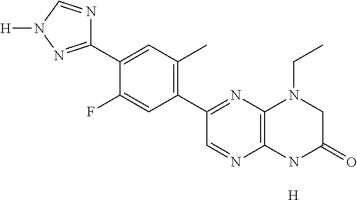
[H].C12=C(NC(=O)CN1CC)N=CC(C1=C(C)C=C(C3=NN([H])C=N3)C(F)=C1)=N2
